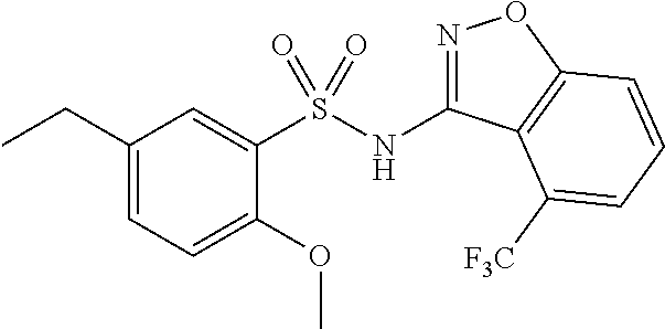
N(C1=NOC2=C1C([F3C])=CC=C2)S(C1=CC(CC)=CC=C1OC)(=O)=O
